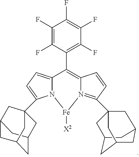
C12=CC=C(C34CC5CC(CC(C5)C3)C4)N1[Fe]([X2])N1=C(C34CC5CC(CC(C5)C3)C4)C=CC1=C2C1=C(F)C(F)=C(F)C(F)=C1F
